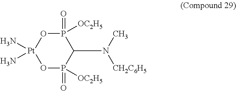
[Pt]1(N)(N)OP(=O)([OC2H5])C(N(C)[CH2C6H5])P(=O)([OC2H5])O1
